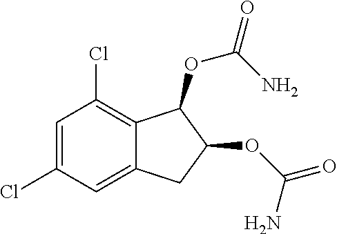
C1=C(Cl)C=C2C(=C1Cl)C(OC(=O)N)C(OC(N)=O)C2
